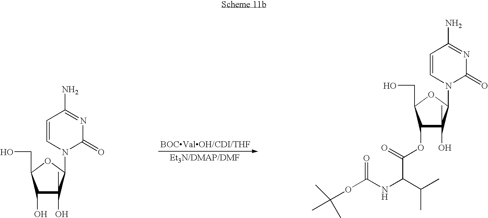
C1(O)C(O)(C)C(N2C(=O)N=C(N)C=C2)OC1CO.C1(OC(C(NC(OC(C)(C)C)=O)C(C)C)=O)C(O)(C)C(N2C(=O)N=C(N)C=C2)OC1CO
